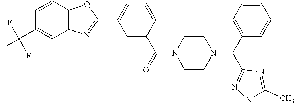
C1=CC2=C(C=C1C(F)(F)F)N=C(C1=CC=CC(C(=O)N3CCN(C(C4=CC=CC=C4)C4=NNC(C)=N4)CC3)=C1)O2
